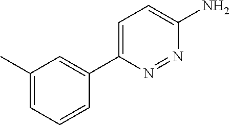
C1(C2=CC(C)=CC=C2)=CC=C(N)N=N1
